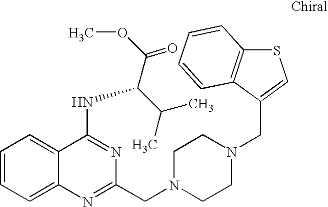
C1=CC=C2C(=C1)C(NC(C(C)C)C(=O)OC)=NC(CN1CCN(CC3=CSC4=C3C=CC=C4)CC1)=N2
